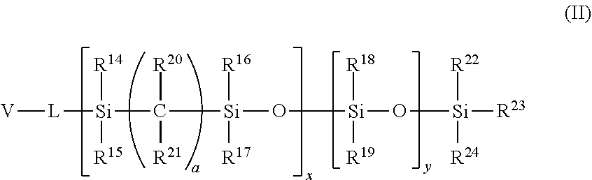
[V][L][Si]([R14])([R15])C([Si]([R16])([R17])O[Si]([R18])([R19])O[Si]([R22])([R24])[R23])([R20])[R21]
